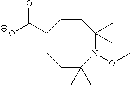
[O-]C(C1CCC(C)(C)N(OC)C(C)(C)CC1)=O
